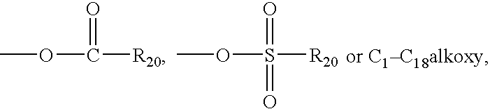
COC([R20])=O.O(S(=O)(=O)[R20])C
